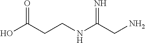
C(NC(CN)=N)CC(O)=O
